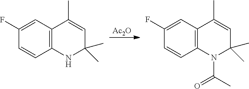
[Ac2O].C12=C(C=CC(F)=C1)N(C(C)=O)C(C)(C)C=C2C.C1=C(C)C2=C(NC1(C)C)C=CC(F)=C2
